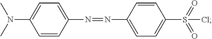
C1=C(N=NC2=CC=C(S(=O)(=O)Cl)C=C2)C=CC(N(C)C)=C1
